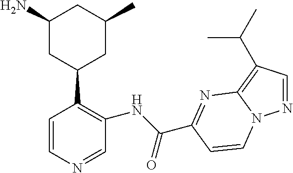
C1(N)CC(C2=C(NC(=O)C3=NC4=C(C(C)C)C=NN4C=C3)C=NC=C2)CC(C)C1
